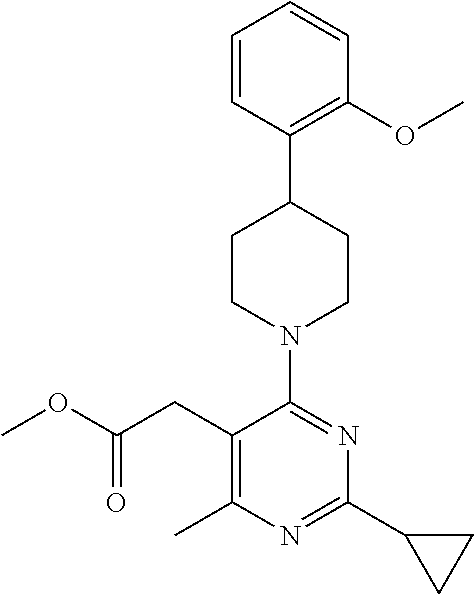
COC(CC1=C(C)N=C(C2CC2)N=C1N1CCC(C2=C(OC)C=CC=C2)CC1)=O
